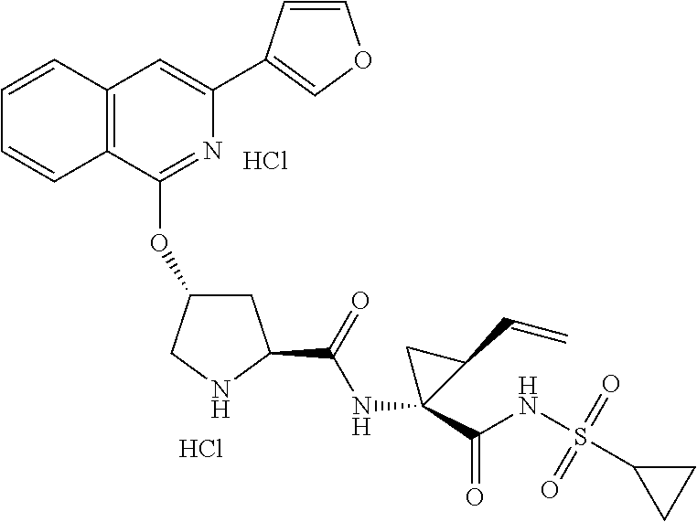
Cl.Cl.C12=C(C(OC3CC(C(=O)NC4(C(NS(C5CC5)(=O)=O)=O)CC4C=C)NC3)=NC(C3=COC=C3)=C1)C=CC=C2
